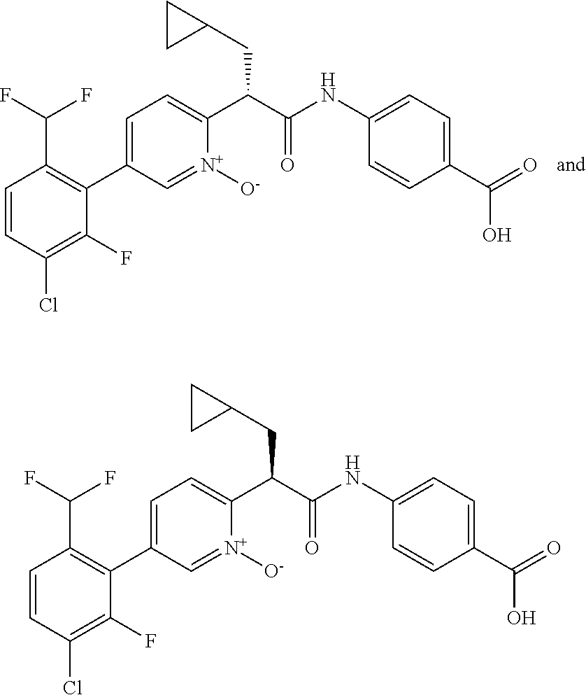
C1=CC(Cl)=C(F)C(C2=CC=C(C(C(NC3=CC=C(C(=O)O)C=C3)=O)CC3CC3)[N+]([O-])=C2)=C1C(F)F.C1=CC(Cl)=C(F)C(C2=CC=C(C(C(NC3=CC=C(C(=O)O)C=C3)=O)CC3CC3)[N+]([O-])=C2)=C1C(F)F
